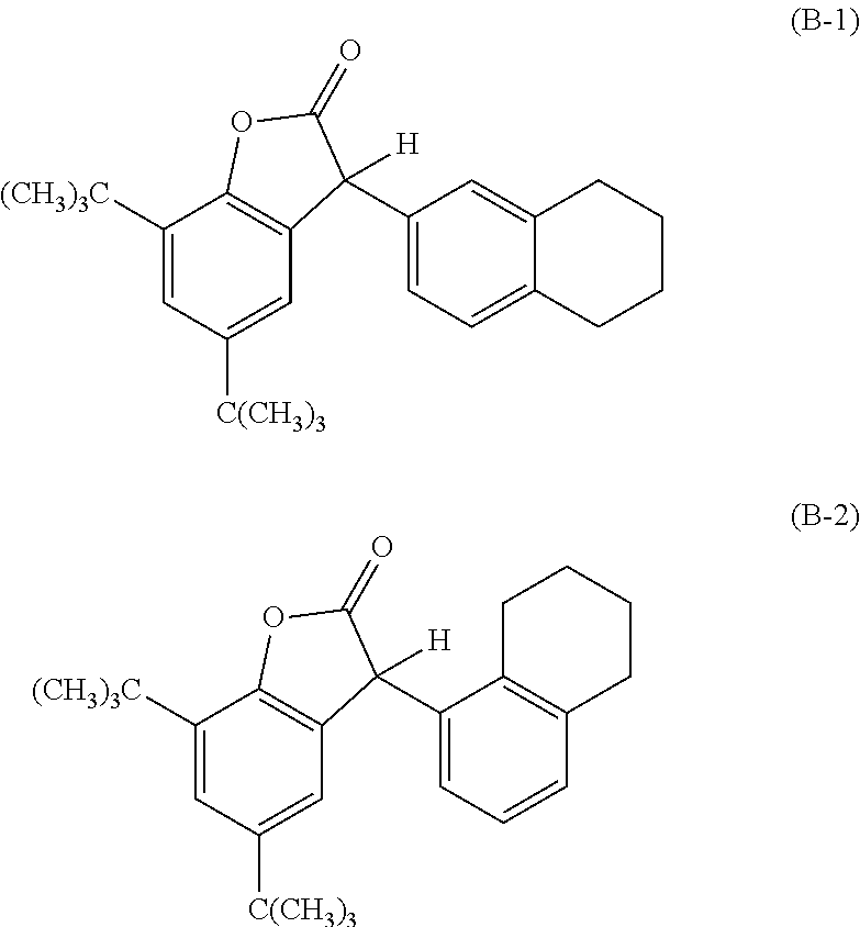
C1([(CH3)3C])=CC([C(CH3)3])=CC2=C1OC(=O)C2(C1=CC=C2C(=C1)CCCC2)[H].C1([(CH3)3C])=CC([C(CH3)3])=CC2=C1OC(=O)C2(C1=CC=CC2=C1CCCC2)[H]
